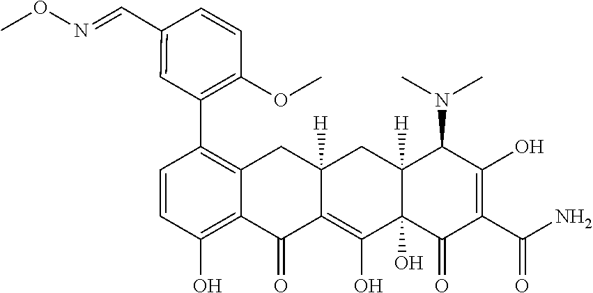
C1=CC(O)=C2C(=C1C1=C(OC)C=CC(C=NOC)=C1)CC1([H])C(=C(O)C3(O)C([H])(C1)C(N(C)C)C(O)=C(C(N)=O)C3=O)C2=O
